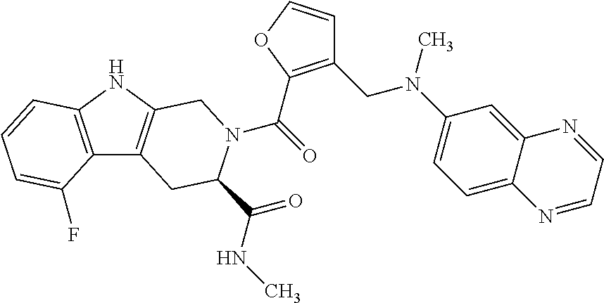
C(=O)(N1C(C(=O)NC)CC2=C(NC3=C2C(F)=CC=C3)C1)C1=C(CN(C2=CC=C3C(=C2)N=CC=N3)C)C=CO1
